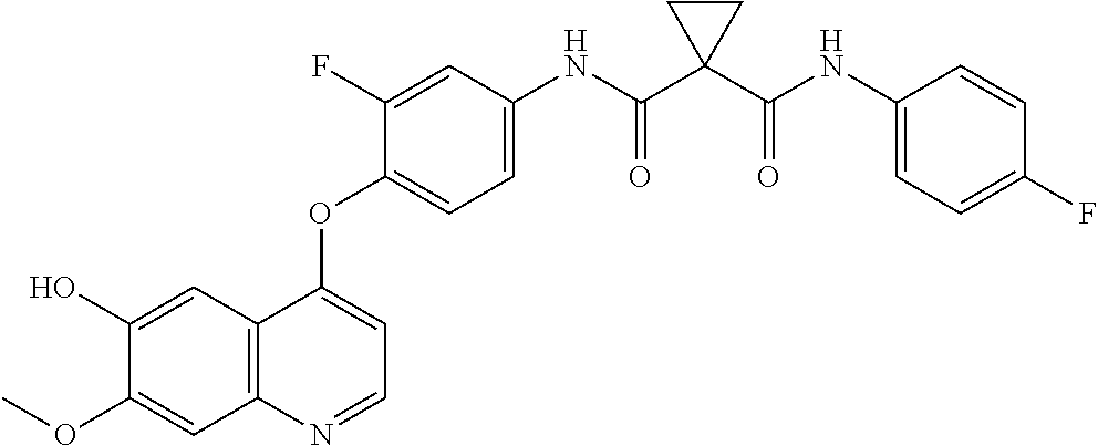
C1=C(O)C(OC)=CC2=C1C(OC1=CC=C(NC(C3(C(NC4=CC=C(F)C=C4)=O)CC3)=O)C=C1F)=CC=N2
